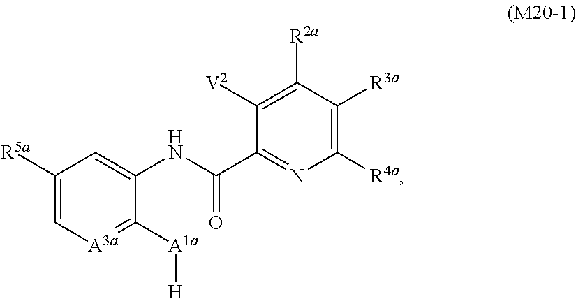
C1([R5a])=C[A3a]=C([A1a][H])C(NC(C2=NC([R4a])=C([R3a])C([R2a])=C2[V2])=O)=C1
